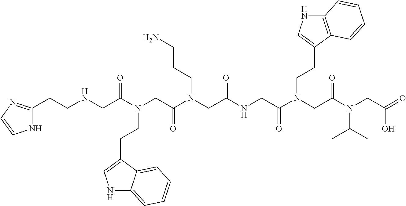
N1C(CCNCC(N(CC(N(CC(NCC(N(CC(N(CC(=O)O)C(C)C)=O)CCC2=CNC3=C2C=CC=C3)=O)=O)CCCN)=O)CCC2=CNC3=CC=CC=C23)=O)=NC=C1
